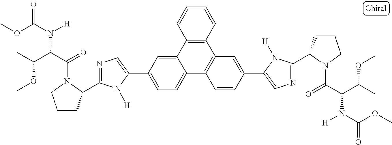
C12=CC(C3=CN=C(C4CCCN4C(C(C(C)OC)N(C(OC)=O)[H])=O)N3[H])=CC=C1C1=C(C3=C2C=CC=C3)C=C(C2=CN=C(C3CCCN3C(C(C(C)OC)N(C(OC)=O)[H])=O)N2[H])C=C1
